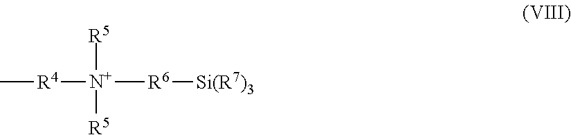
[R4]([N+]([R5])([R6][Si(R7)3])[R5])C
